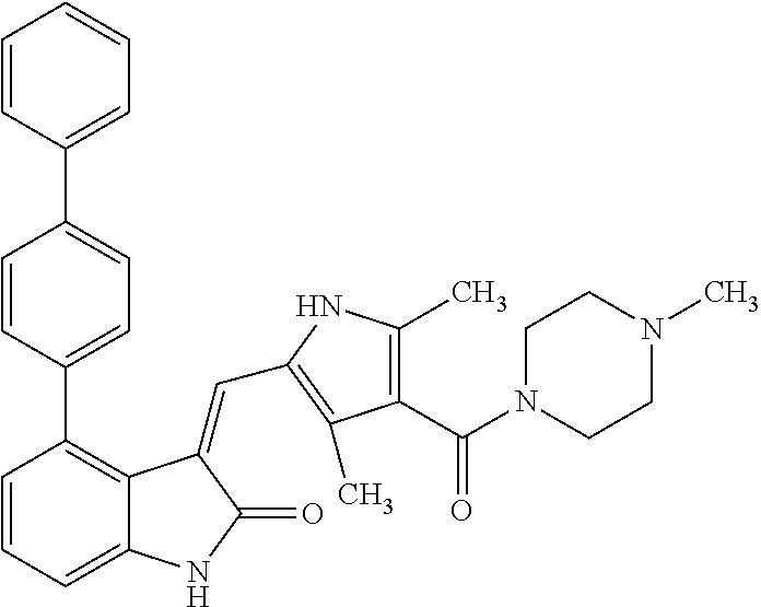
C1=CC=C2C(=C1C1=CC=C(C3=CC=CC=C3)C=C1)C(=CC1=C(C)C(C(N3CCN(C)CC3)=O)=C(C)N1)C(=O)N2
